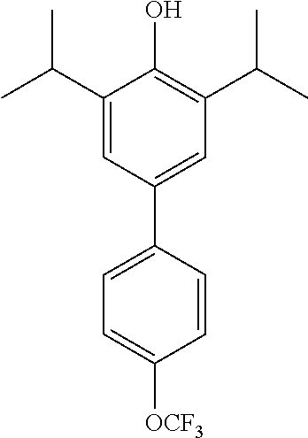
C1(C(C)C)=CC(C2=CC=C([OCF3])C=C2)=CC(C(C)C)=C1O
